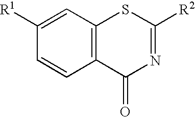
C1=CC([R1])=CC2=C1C(=O)N=C([R2])S2
